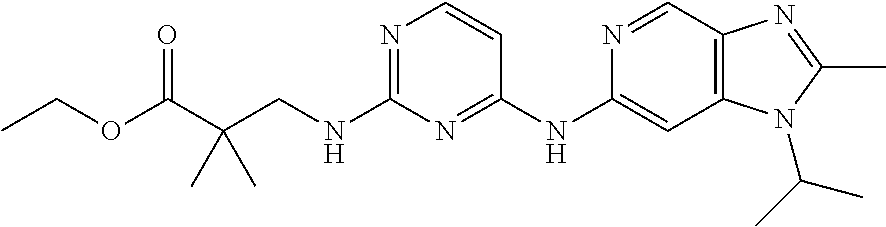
C1(NC2=CC3=C(C=N2)N=C(C)N3C(C)C)=NC(NCC(C(OCC)=O)(C)C)=NC=C1
